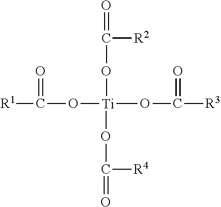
O([Ti](OC(=O)[R2])(OC([R3])=O)OC(=O)[R4])C([R1])=O
